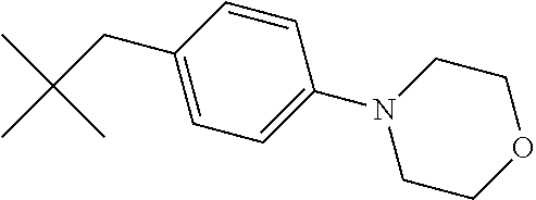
C1=CC(CC(C)(C)C)=CC=C1N1CCOCC1
